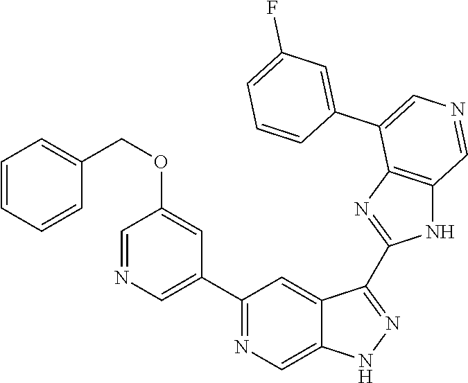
C1(C2=CN=CC(OCC3=CC=CC=C3)=C2)=NC=C2C(=C1)C(C1=NC3=C(N1)C=NC=C3C1=CC(F)=CC=C1)=NN2
